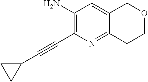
C1(N)=C(C#CC2CC2)N=C2C(=C1)COCC2
